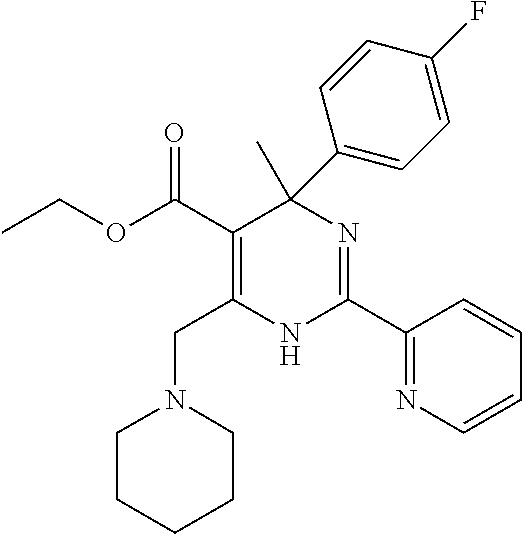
C(=O)(OCC)C1=C(CN2CCCCC2)NC(C2=NC=CC=C2)=NC1(C)C1=CC=C(F)C=C1
